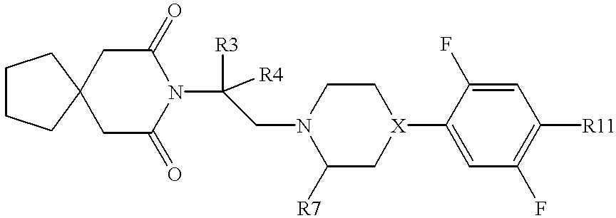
C1C(=O)N(C([R3])(CN2C([R7])C[X](C3=CC(F)=C([R11])C=C3F)CC2)[R4])C(=O)CC12CCCC2
